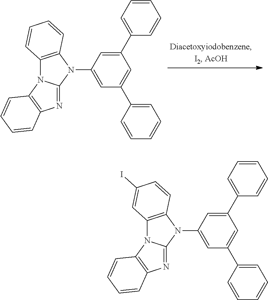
C12=C(N(C3=CC(C4=CC=CC=C4)=CC(C4=CC=CC=C4)=C3)C3=NC4=C(N13)C=CC=C4)C=CC=C2.C12=C(N(C3=CC(C4=CC=CC=C4)=CC(C4=CC=CC=C4)=C3)C3=NC4=C(N13)C=CC=C4)C=CC(I)=C2
